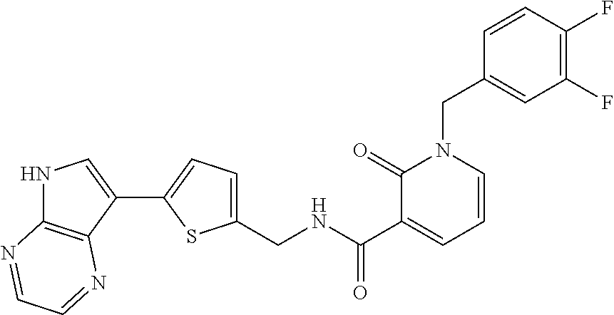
C1=CC(F)=C(F)C=C1CN1C(=O)C(C(=O)NCC2=CC=C(C3=CNC4=C3N=CC=N4)S2)=CC=C1
